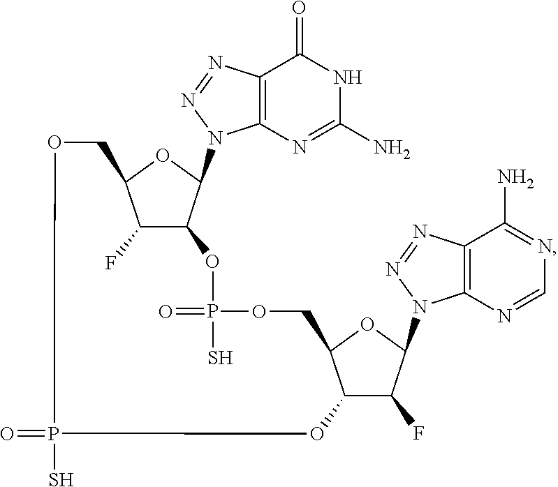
O1P(=O)(S)OC2C(F)C(OC2N2C3=C(C(=O)NC(N)=N3)N=N2)COP(=O)(S)OC2C(F)C(N3C4=C(C(N)=NC=N4)N=N3)OC2C1
